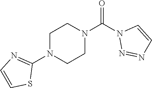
O=C(N1N=NC=C1)N1CCN(C2=NC=CS2)CC1
